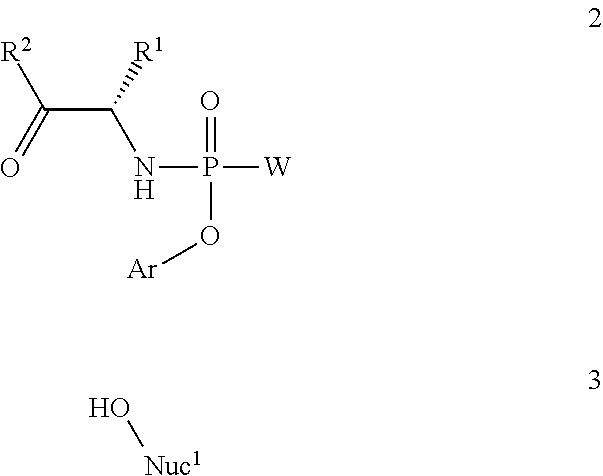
C(C([R1])NP([W])(=O)O[Ar])(=O)[R2].O[Nuc1]
